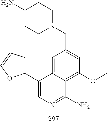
C1(C2=CN=C(N)C3=C(OC)C=C(CN4CCC(N)CC4)C=C32)=CC=CO1
